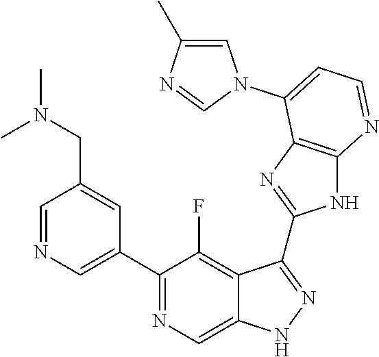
C1=NC=C(C2=NC=C3C(=C2F)C(C2=NC4=C(N2)N=CC=C4N2C=C(C)N=C2)=NN3)C=C1CN(C)C
